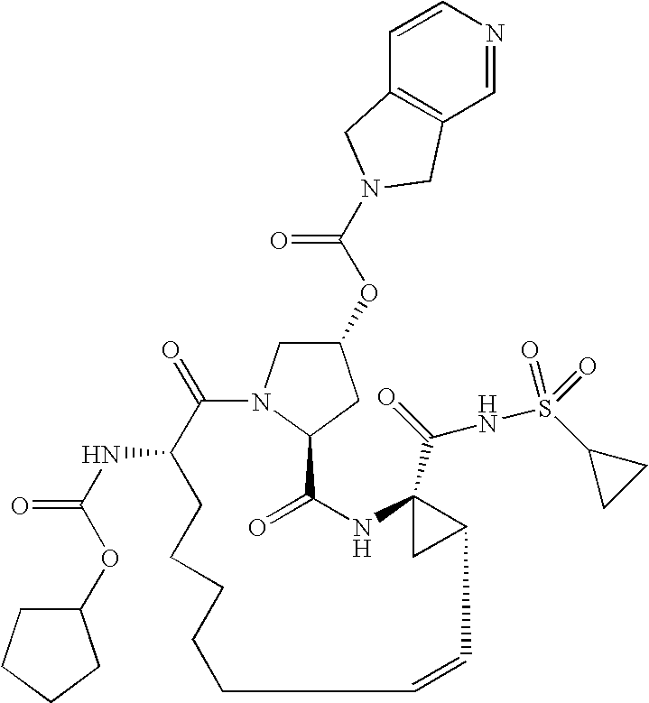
C1=NC=CC2=C1CN(C(OC1CN3C(C1)C(=O)NC1(C(=O)NS(C4CC4)(=O)=O)CC1C=CCCCCCC(NC(OC1CCCC1)=O)C3=O)=O)C2
